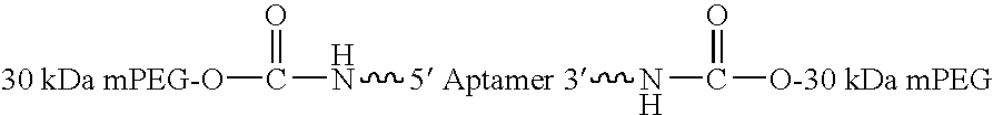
[30 kDa mPEG-O]C(N[5 Aptamer 3]NC([O-30 kDa mPEG])=O)=O
